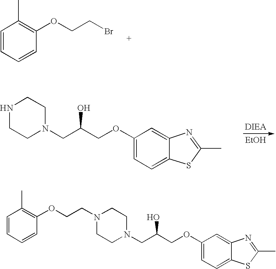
C1=CC=CC(OCCBr)=C1C.[EtOH].N1CCN(CC(COC2=CC=C3C(=C2)N=C(C)S3)O)CC1.N1(CCOC2=C(C)C=CC=C2)CCN(CC(COC2=CC=C3C(=C2)N=C(C)S3)O)CC1
